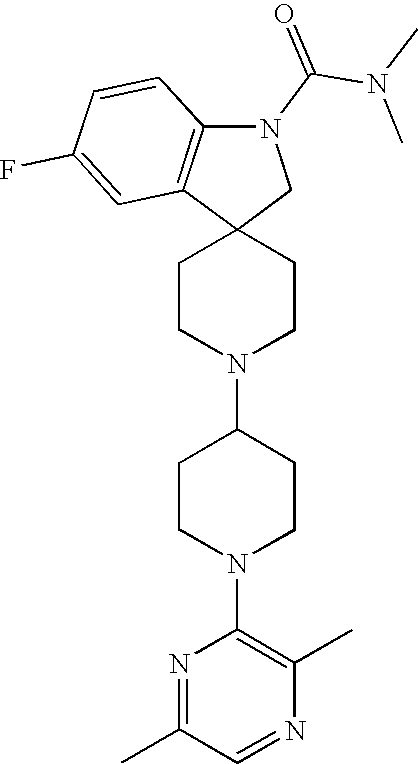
C1CN(C2CCN(C3=C(C)N=CC(C)=N3)CC2)CCC12CN(C(N(C)C)=O)C1=C2C=C(F)C=C1
